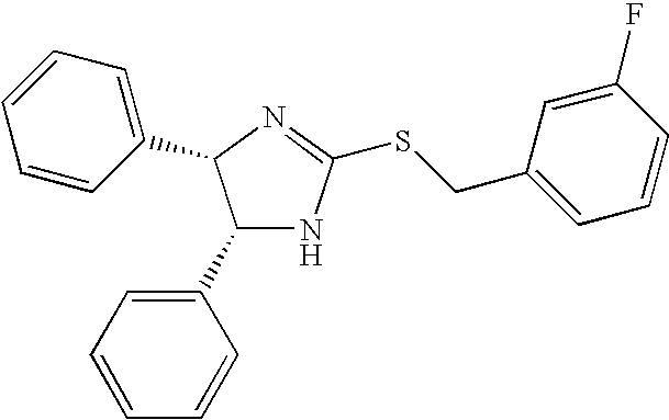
C1(C2=CC=CC=C2)NC(SCC2=CC=CC(F)=C2)=NC1C1=CC=CC=C1
